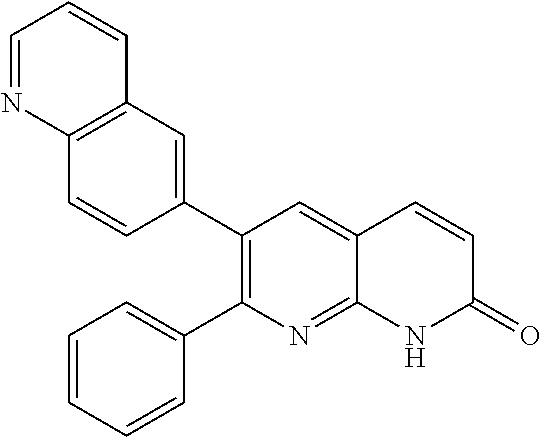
C12=C(C=C(C3=C(C4=CC=CC=C4)N=C4C(=C3)C=CC(=O)N4)C=C1)C=CC=N2
